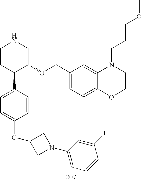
C1CC(C2=CC=C(OC3CN(C4=CC=CC(F)=C4)C3)C=C2)C(OCC2=CC=C3C(=C2)N(CCCOC)CCO3)CN1
